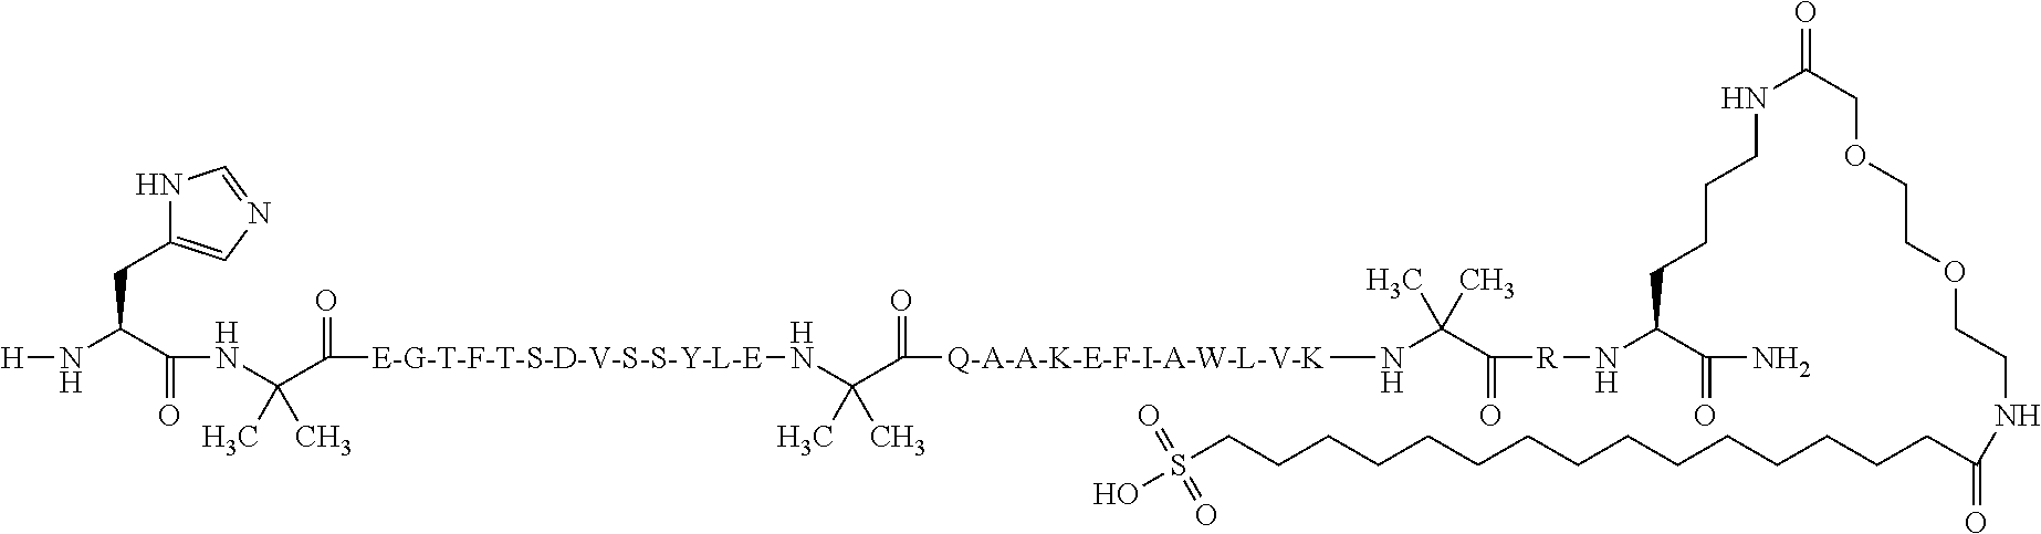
[H]NC(CC1=CN=CN1)C(=O)NC(C)(C(=O)[E-G-T-F-T-S-D-V-S-S-Y-L-E]NC(C)(C(=O)[Q-A-A-K-E-F-I-A-W-L-V-K]NC(C(=O)[R]NC(C(=O)N)CCCCNC(COCCOCCNC(CCCCCCCCCCCCCCCS(=O)(=O)O)=O)=O)(C)C)C)C
